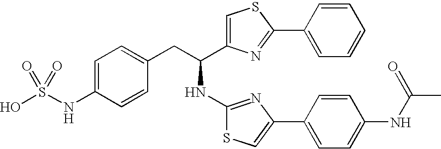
OS(NC1=CC=C(CC(NC2=NC(C3=CC=C(NC(C)=O)C=C3)=CS2)C2=CSC(C3=CC=CC=C3)=N2)C=C1)(=O)=O
